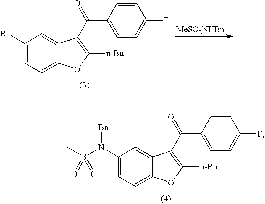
C1(Br)=CC=C2C(=C1)C(C(C1=CC=C(F)C=C1)=O)=C([n-Bu])O2.[MeSO2NHBn].C1(N(S(C)(=O)=O)[Bn])=CC=C2C(=C1)C(C(C1=CC=C(F)C=C1)=O)=C([n-Bu])O2
